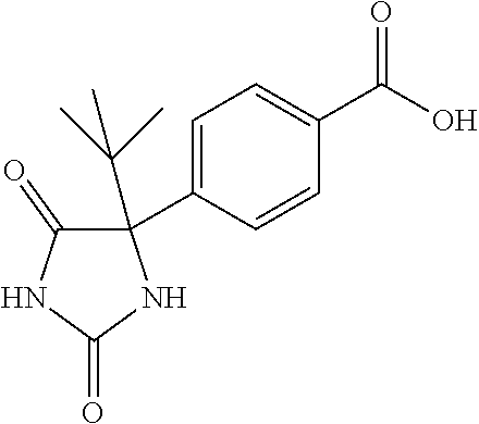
C1(=O)NC(=O)NC1(C1=CC=C(C(=O)O)C=C1)C(C)(C)C
